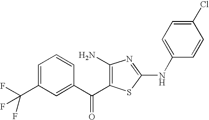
C1=C(C(F)(F)F)C=C(C(=O)C2=C(N)N=C(NC3=CC=C(Cl)C=C3)S2)C=C1
